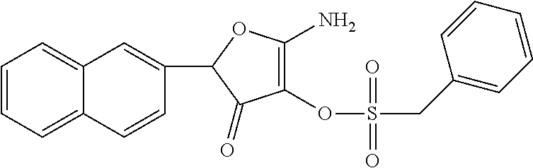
C1(=O)C(OS(CC2=CC=CC=C2)(=O)=O)=C(N)OC1C1=CC2=CC=CC=C2C=C1
